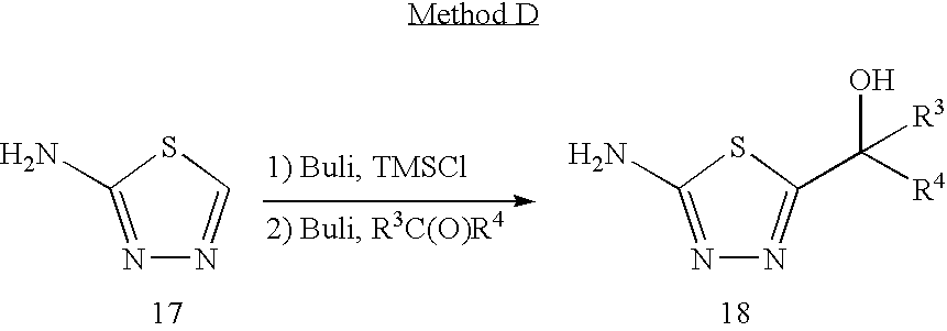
N1=C(N)SC=N1.N1=C(N)SC(C([R4])(O)[R3])=N1
